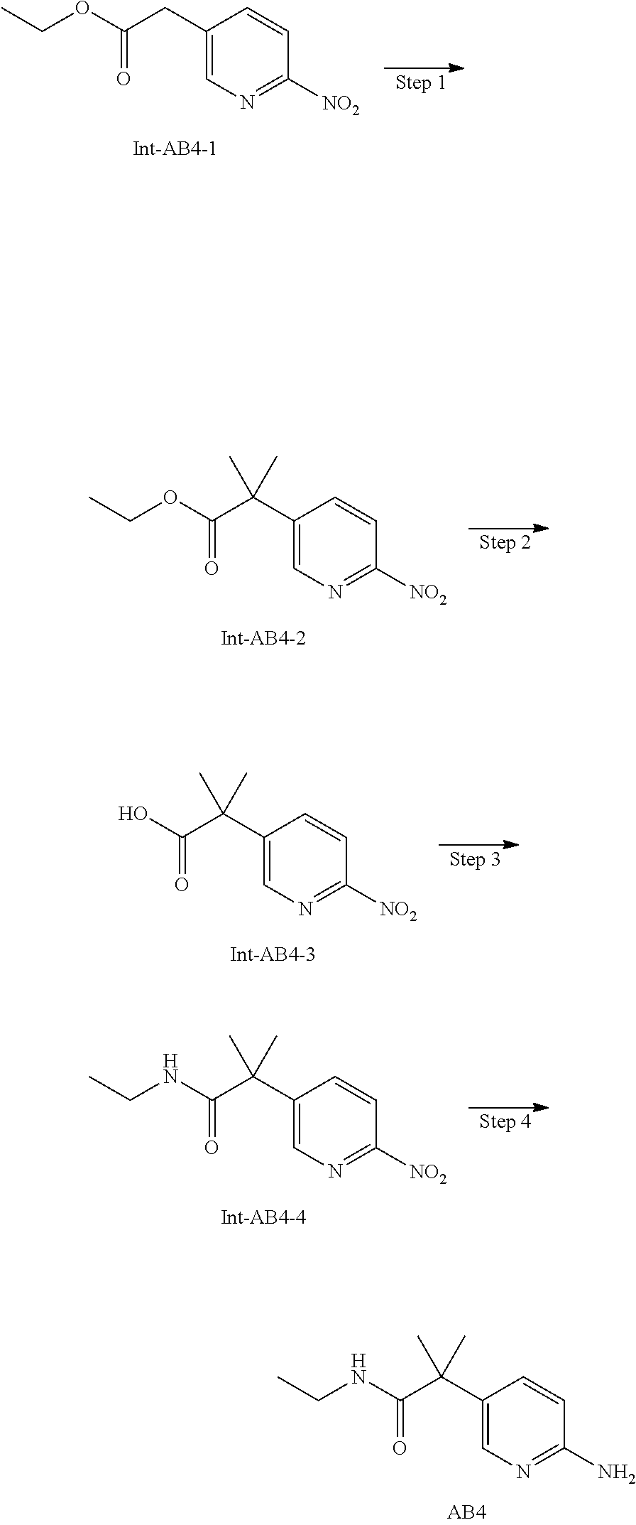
C1(C(C(OCC)=O)(C)C)=CN=C([NO2])C=C1.C1(C(C(O)=O)(C)C)=CN=C([NO2])C=C1.C1(C(C(NCC)=O)(C)C)=CN=C([NO2])C=C1.C1(CC(OCC)=O)=CN=C([NO2])C=C1.C1(C(C(NCC)=O)(C)C)=CN=C(N)C=C1
